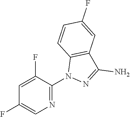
C12=C(N(C3=NC=C(F)C=C3F)N=C1N)C=CC(F)=C2
